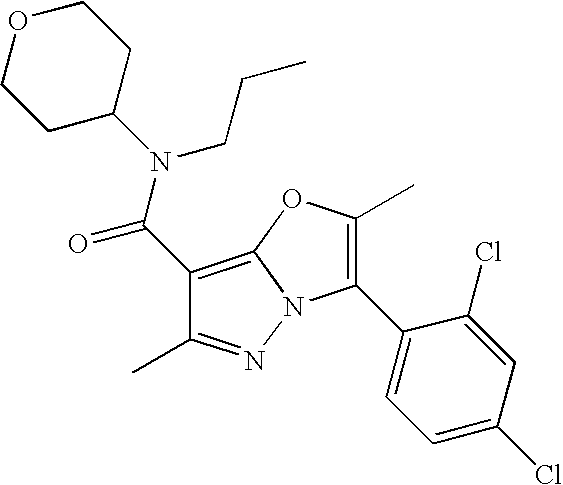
C1(C(N(CCC)C2CCOCC2)=O)=C2N(N=C1C)C(C1=CC=C(Cl)C=C1Cl)=C(C)O2
